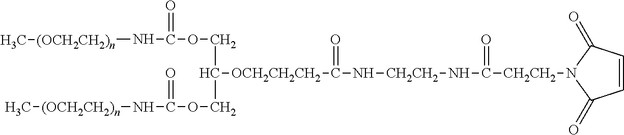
C[(OCH2CH2)n]NC(OCC(COC(N[(OCH2CH2)n]C)=O)[OCH2CH2CH2]C(N[CH2CH2]NC([CH2CH2]N1C(=O)C=CC1=O)=O)=O)=O
